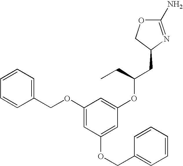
C1(N)=NC(CC(CC)OC2=CC(OCC3=CC=CC=C3)=CC(OCC3=CC=CC=C3)=C2)CO1
